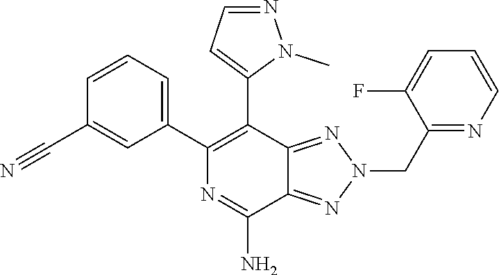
C12=NN(CC3=NC=CC=C3F)N=C1C(N)=NC(C1=CC=CC(C#N)=C1)=C2C1=CC=NN1C
